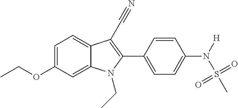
C1=C2C(=CC=C1OCC)C(C#N)=C(C1=CC=C(N([H])S(C)(=O)=O)C=C1)N2CC
